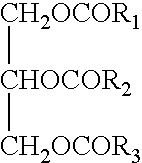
[CH2OCOR1][CHOCOR2][CH2OCOR3]
